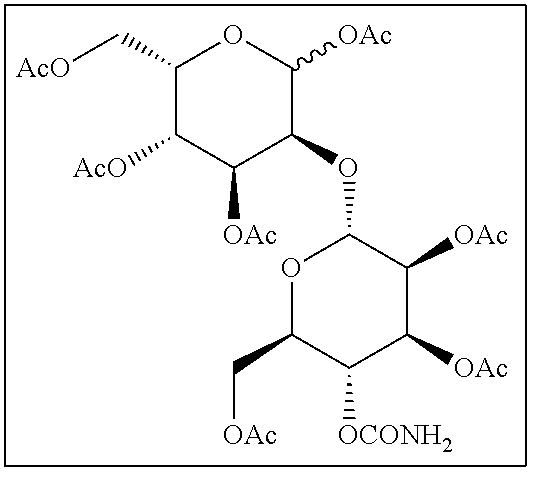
C1(C[AcO])C([AcO])C([OAc])C(OC2OC(C[OAc])C([OCONH2])C([OAc])C2[OAc])C([OAc])O1
